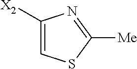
C1=C([X2])N=C([Me])S1
